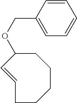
C1C(OCC2=CC=CC=C2)C=CCCCC1
